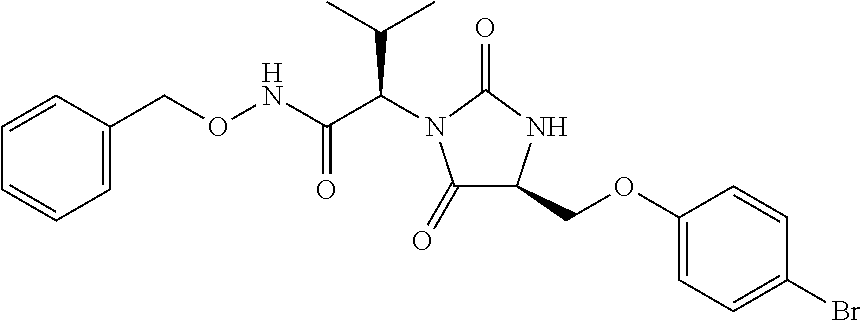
C1(=O)C(COC2=CC=C(Br)C=C2)NC(=O)N1C(C(NOCC1=CC=CC=C1)=O)C(C)C
